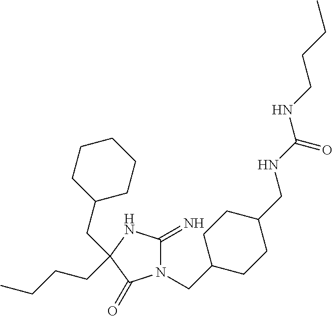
N1(CC2CCC(CNC(NCCCC)=O)CC2)C(=N)NC(CC2CCCCC2)(CCCC)C1=O
